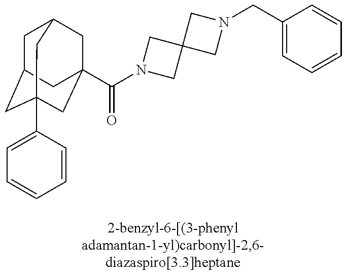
C1C2CC3(C4=CC=CC=C4)CC(C(N4CC5(C4)CN(CC4=CC=CC=C4)C5)=O)(CC1C3)C2
